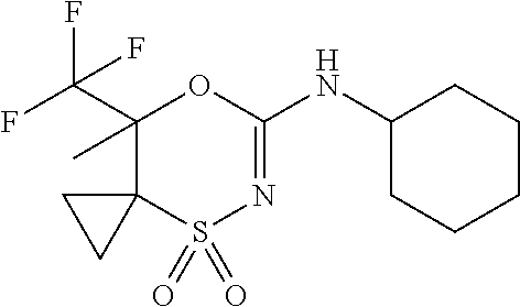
FC(F)(C1(C)C2(S(=O)(=O)N=C(NC3CCCCC3)O1)CC2)F
